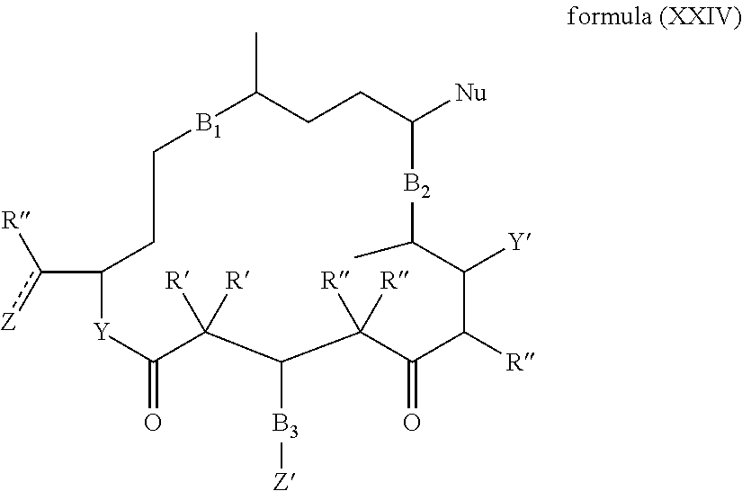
C1C(c([R])[Z])[Y]C(=O)C([R])([R])C([B3][Z])C([R])([R])C(=O)C([R])C([Y])C(C)[B2]C([Nu])CCC(C)[B1]C1
